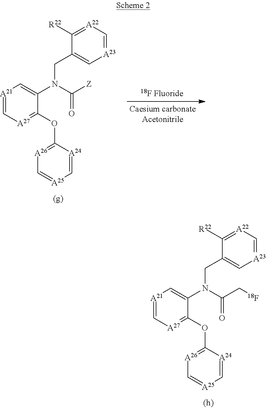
[A21]1=C[A27]=C(OC2=[A26]C=[A25]C=[A24]2)C(N(CC2=C[A23]=C[A22]=C2[R22])C([Z])=O)=C1.[A21]1=C[A27]=C(OC2=[A26]C=[A25]C=[A24]2)C(N(CC2=C[A23]=C[A22]=C2[R22])C(C[18F])=O)=C1
